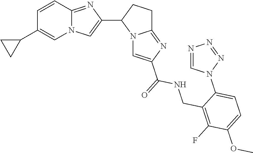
N12C(=NC(C3N4C(=NC(C(=O)NCC5=C(F)C(OC)=CC=C5N5N=NN=C5)=C4)CC3)=C1)C=CC(C1CC1)=C2
